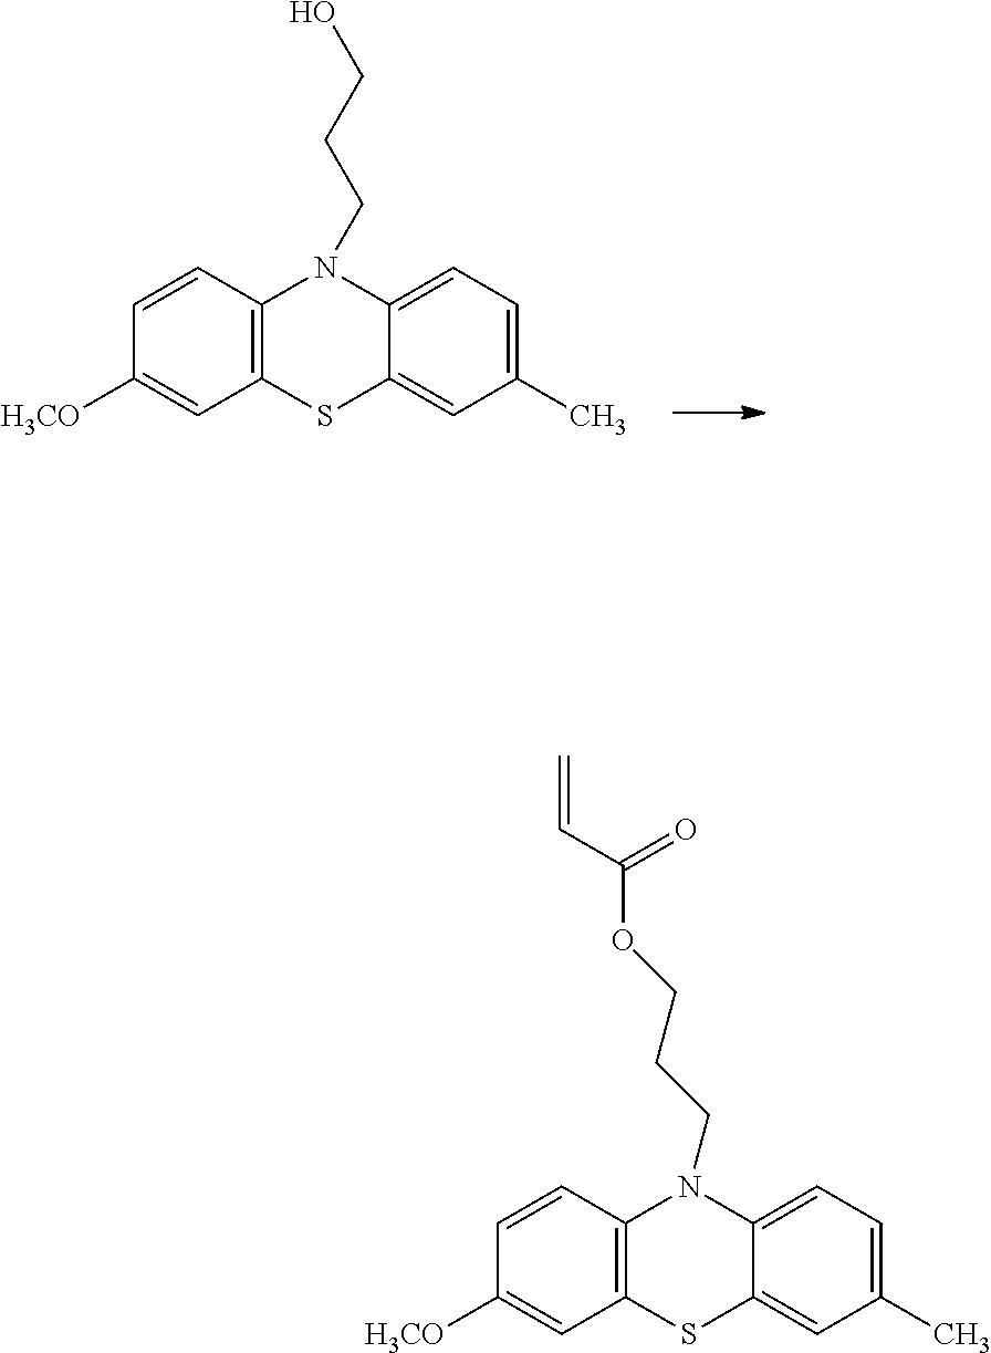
C1([H3CO])=CC2=C(C=C1)N(CCCO)C1=CC=C(C)C=C1S2.C1([H3CO])=CC2=C(C=C1)N(CCCOC(=O)C=C)C1=CC=C(C)C=C1S2
